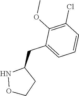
O1NC(CC2=CC=CC(Cl)=C2OC)CC1
